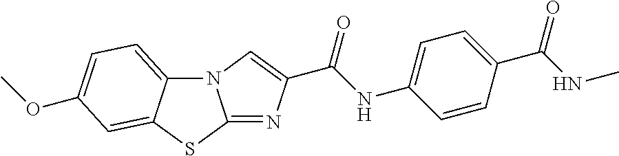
N12C3=CC=C(OC)C=C3SC1=NC(C(=O)NC1=CC=C(C(=O)NC)C=C1)=C2
